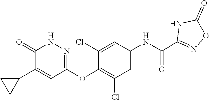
C1=C(NC(C2=NOC(=O)N2)=O)C=C(Cl)C(OC2=NNC(=O)C(C3CC3)=C2)=C1Cl
